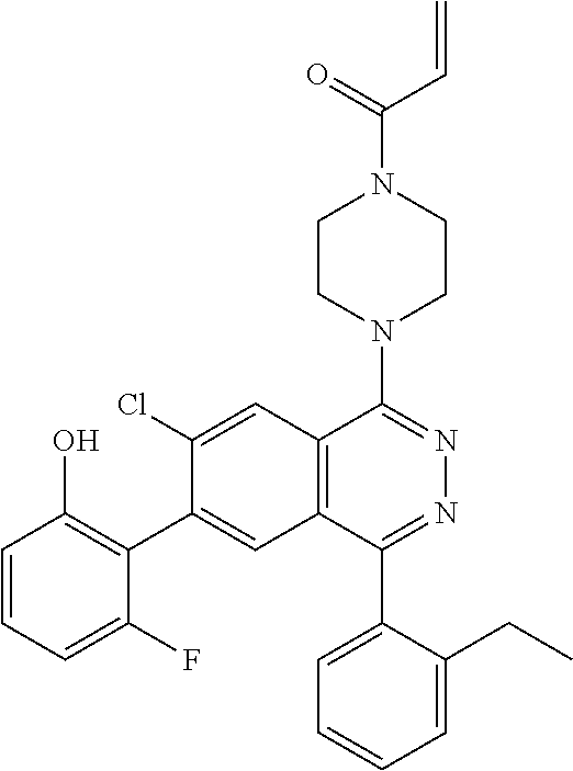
C=CC(N1CCN(C2=NN=C(C3=CC=CC=C3CC)C3=C2C=C(Cl)C(C2=C(O)C=CC=C2F)=C3)CC1)=O
